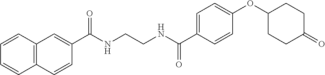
C12=C(C=CC=C1)C=C(C(NCCNC(C1=CC=C(OC3CCC(=O)CC3)C=C1)=O)=O)C=C2
